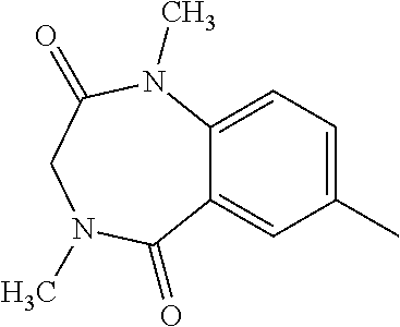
C12=CC(C)=CC=C1N(C)C(=O)CN(C)C2=O
